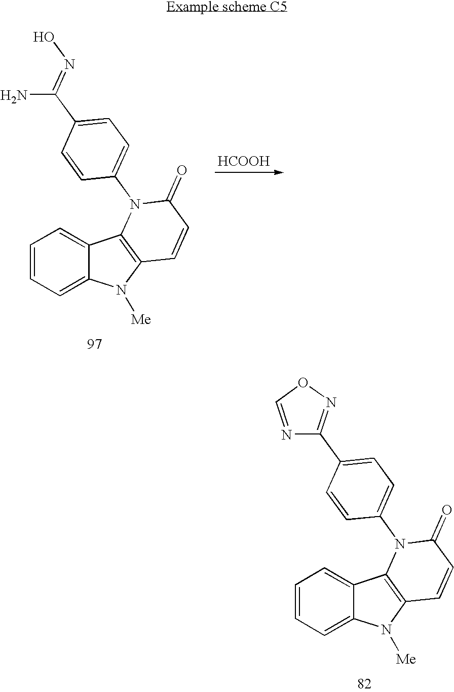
C1=CC=C2C(=C1)C1=C(N2[Me])C=CC(=O)N1C1=CC=C(C2=NOC=N2)C=C1.C1=CC=C2C(=C1)C1=C(N2[Me])C=CC(=O)N1C1=CC=C(C(=NO)N)C=C1.[HCOOH]
